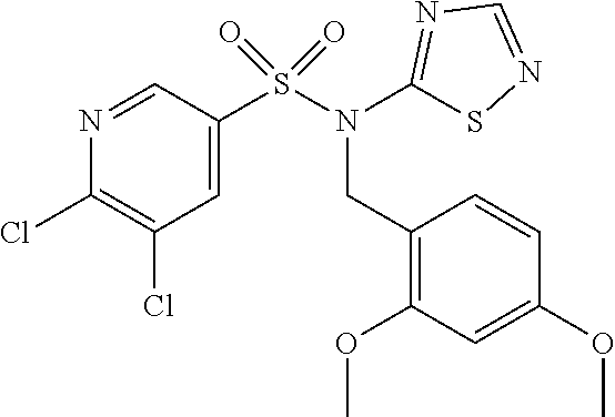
C1=C(S(N(CC2=C(OC)C=C(OC)C=C2)C2=NC=NS2)(=O)=O)C=NC(Cl)=C1Cl
